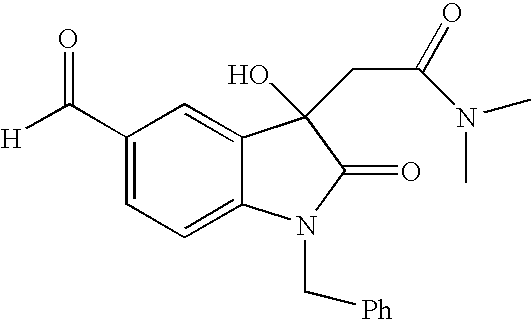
C1(C([H])=O)=CC=C2C(=C1)C(CC(N(C)C)=O)(O)C(=O)N2C[Ph]
